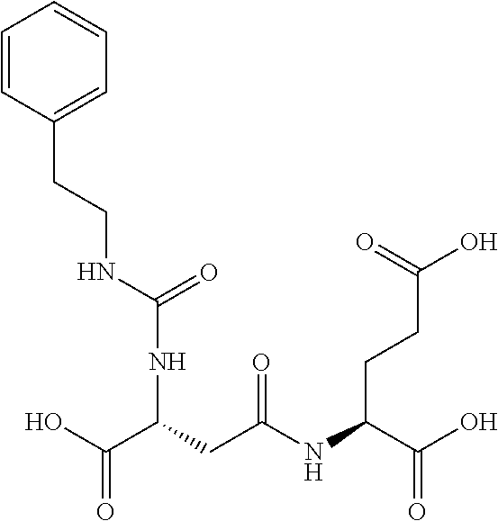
C(CC(NC(C(O)=O)CCC(O)=O)=O)(C(O)=O)NC(=O)NCCC1=CC=CC=C1
